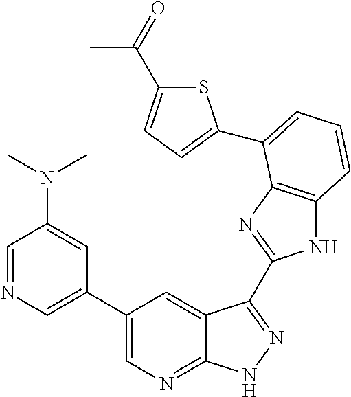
C1(C2=CN=CC(N(C)C)=C2)=CN=C2C(=C1)C(C1=NC3=C(N1)C=CC=C3C1=CC=C(C(=O)C)S1)=NN2
